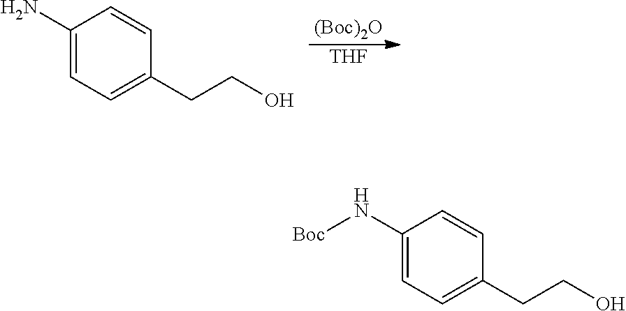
[(Boc)2O].[THF].C1(N)=CC=C(CCO)C=C1.C1(N[Boc])=CC=C(CCO)C=C1
